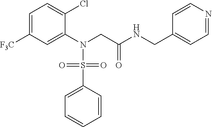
C1=C([F3C])C=C(N(S(C2=CC=CC=C2)(=O)=O)CC(NCC2=CC=NC=C2)=O)C(Cl)=C1
